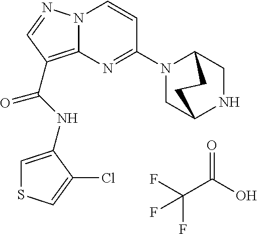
FC(C(O)=O)(F)F.N(C(=O)C1=C2N(N=C1)C=CC(N1CC3NCC1CC3)=N2)C1=CSC=C1Cl
